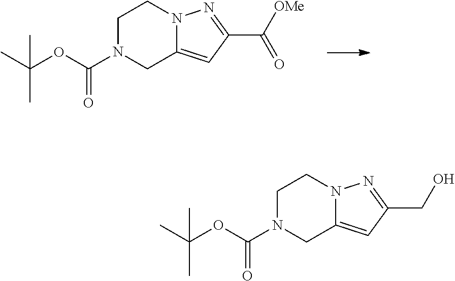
C1N(C(OC(C)(C)C)=O)CC2=CC(C([OMe])=O)=NN2C1.C1N(C(OC(C)(C)C)=O)CC2=CC(CO)=NN2C1
